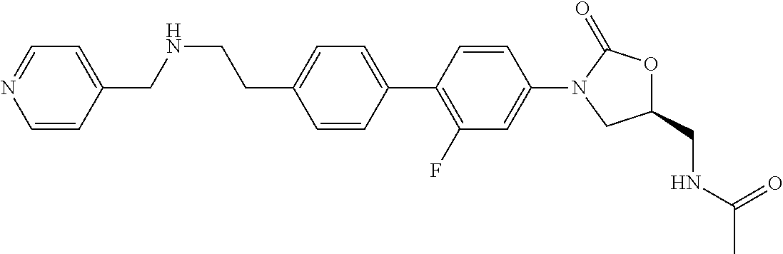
C1(CCNCC2=CC=NC=C2)=CC=C(C2=C(F)C=C(N3CC(CNC(C)=O)OC3=O)C=C2)C=C1
